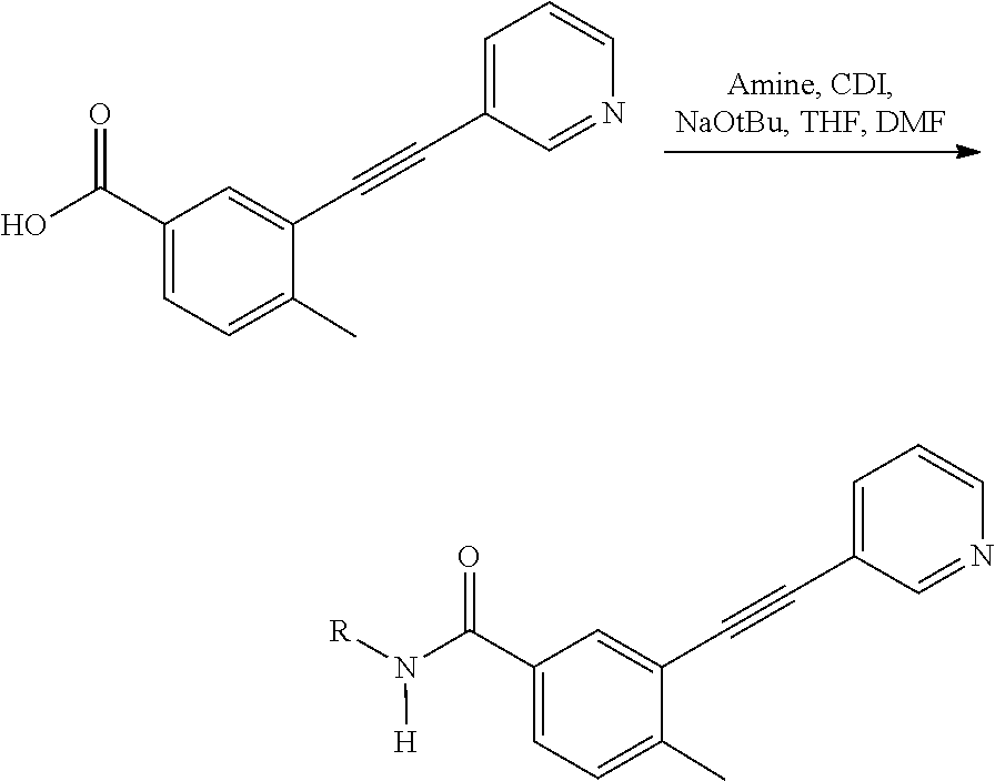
C1(C#CC2=CC(C(O)=O)=CC=C2C)=CC=CN=C1.C1(C#CC2=CC(C(N([R])[H])=O)=CC=C2C)=CC=CN=C1
